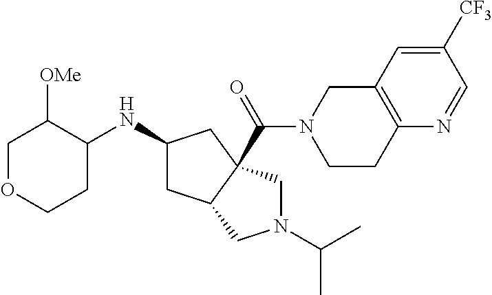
C1OCCC(NC2CC3C(C(N4CCC5=C(C4)C=C([CF3])C=N5)=O)(C2)CN(C(C)C)C3)C1[OMe]
